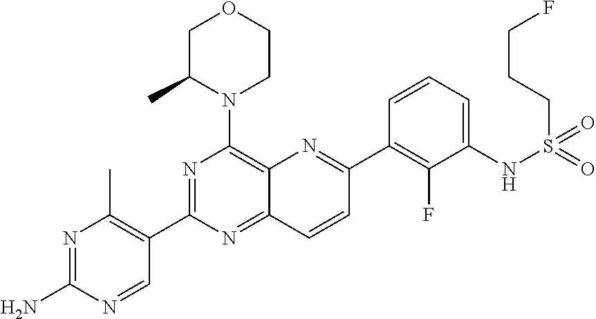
C12=NC(C3=C(C)N=C(N)N=C3)=NC(N3CCOCC3C)=C1N=C(C1=C(F)C(NS(CCCF)(=O)=O)=CC=C1)C=C2
